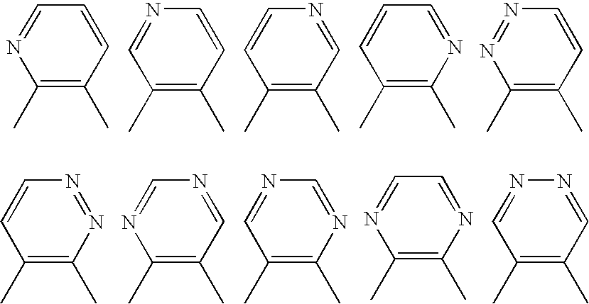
N1=CC=CC(C)=C1C.C1=NC=CC(C)=C1C.C1=CN=CC(C)=C1C.C1=CC=NC(C)=C1C.N1=NC=CC(C)=C1C.C1=CN=NC(C)=C1C.N1=CN=CC(C)=C1C.C1=NC=NC(C)=C1C.N1=CC=NC(C)=C1C.C1=NN=CC(C)=C1C
